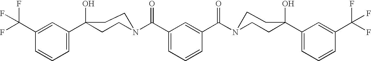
C1=C(C2(O)CCN(C(C3=CC=CC(C(N4CCC(C5=CC=CC(C(F)(F)F)=C5)(O)CC4)=O)=C3)=O)CC2)C=C(C(F)(F)F)C=C1
